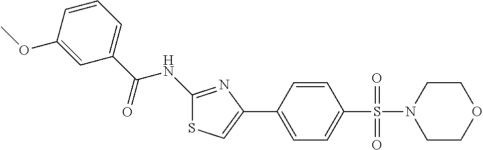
C1(NC(C2=CC=CC(OC)=C2)=O)=NC(C2=CC=C(S(=O)(=O)N3CCOCC3)C=C2)=CS1
